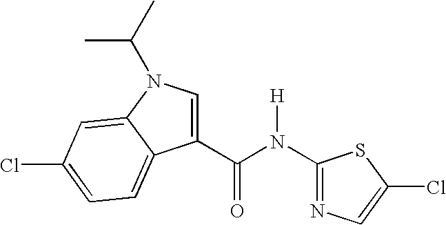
N1=C(N(C(C2=CN(C(C)C)C3=CC(Cl)=CC=C23)=O)[H])SC(Cl)=C1
